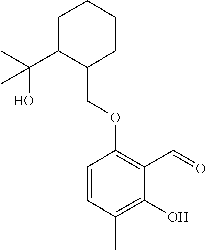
C1C(C(C)(O)C)C(COC2=C(C=O)C(O)=C(C)C=C2)CCC1
